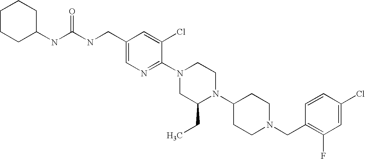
C1(Cl)=CC(F)=C(CN2CCC(N3C(CC)CN(C4=NC=C(CNC(NC5CCCCC5)=O)C=C4Cl)CC3)CC2)C=C1
